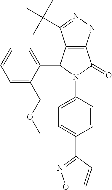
C12=C(NN=C1C(C)(C)C)C(=O)N(C1=CC=C(C3=NOC=C3)C=C1)C2C1=CC=CC=C1COC
